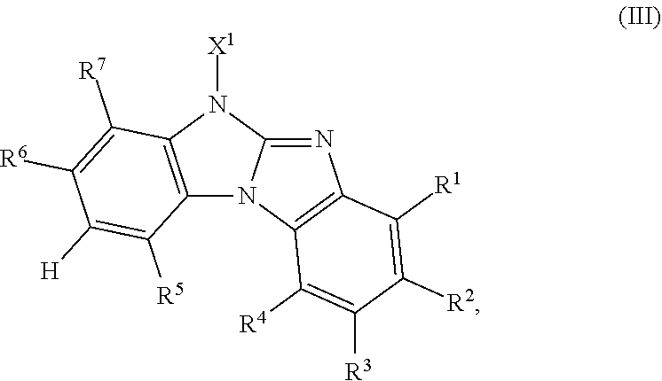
C12=C(N([X1])C3=NC4=C(N13)C([R4])=C([R3])C([R2])=C4[R1])C([R7])=C([R6])C([H])=C2[R5]
